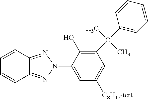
C1=CC2=NN(C3=CC([C8H17-tert])=CC(C(C4=CC=CC=C4)(C)C)=C3O)N=C2C=C1
